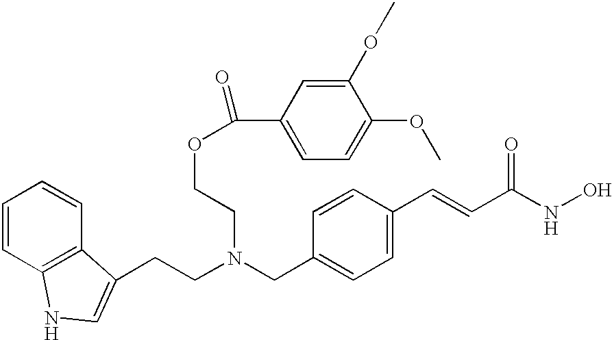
C1=CC2=C(C=C1)C(CCN(CC1=CC=C(C=CC(=O)NO)C=C1)CCOC(C1=CC=C(OC)C(OC)=C1)=O)=CN2
